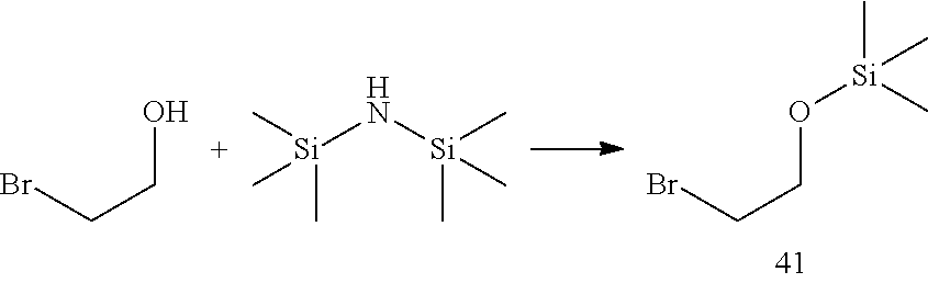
BrCCO.C[Si](C)(N[Si](C)(C)C)C.BrCCO[Si](C)(C)C
